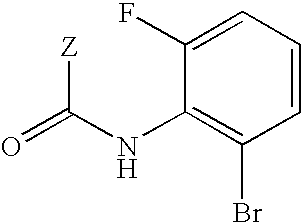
O=C(NC1=C(Br)C=CC=C1F)[Z]
